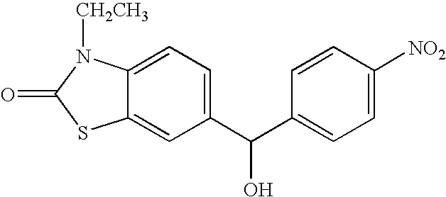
C12=CC(C(C3=CC=C([NO2])C=C3)O)=CC=C1N([CH2CH3])C(=O)S2
